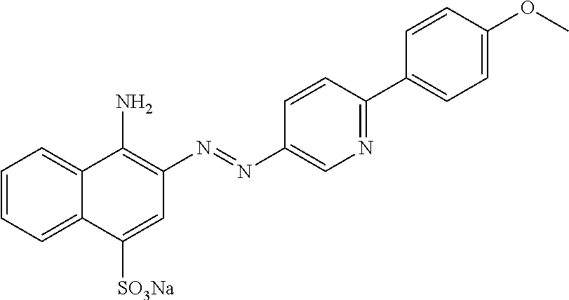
C1=CC=C2C(=C1)C(N)=C(N=NC1=CN=C(C3=CC=C(OC)C=C3)C=C1)C=C2[SO3Na]
